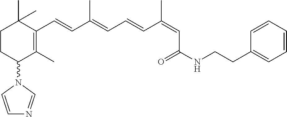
C1CC(N2C=CN=C2)C(C)=C(C=CC(=CC=CC(=CC(NCCC2=CC=CC=C2)=O)C)C)C1(C)C
